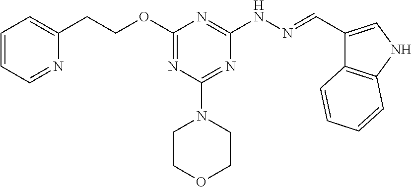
O(C1=NC(N2CCOCC2)=NC(NN=CC2=CNC3=C2C=CC=C3)=N1)CCC1=CC=CC=N1
